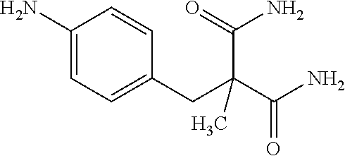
NC1=CC=C(CC(C(N)=O)(C(=O)N)C)C=C1
